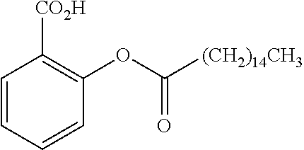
C1=CC=CC(OC([(CH2)14CH3])=O)=C1[CO2H]
